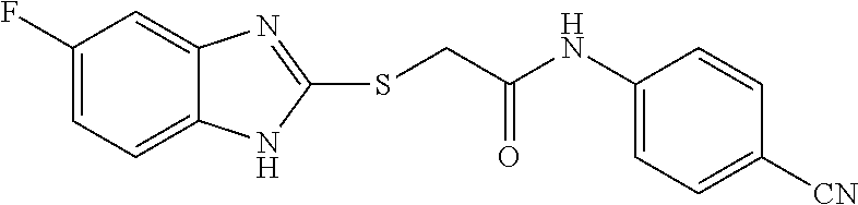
C1(F)=CC=C2C(=C1)N=C(SCC(NC1=CC=C([CN])C=C1)=O)N2
